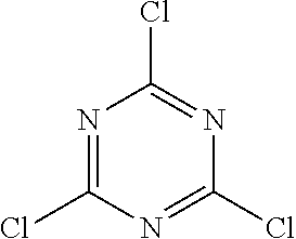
ClC1=NC(Cl)=NC(Cl)=N1
